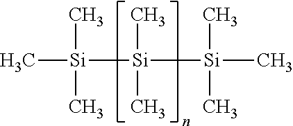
C[Si]([Si]([Si](C)(C)C)(C)C)(C)C
